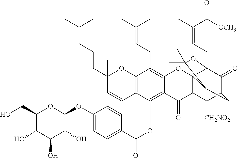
C1(O)C(CO)OC(OC2=CC=C(C(OC3=C4C(=C(CC=C(C)C)C5=C3C=CC(C)(CCC=C(C)C)O5)OC35C(C4=O)C([CH2NO2])C4C(=O)C3(CC=C(C)C(=O)[OCH3])OC(C)(C)C5C4)=O)C=C2)C(O)C1O
